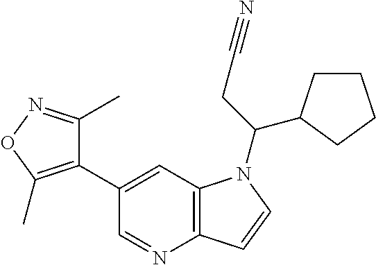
C1(C2=CC3=C(N=C2)C=CN3C(CC#N)C2CCCC2)=C(C)ON=C1C
